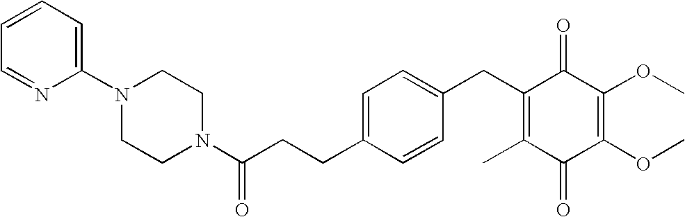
C1(=O)C(C)=C(CC2=CC=C(CCC(=O)N3CCN(C4=CC=CC=N4)CC3)C=C2)C(=O)C(OC)=C1OC
